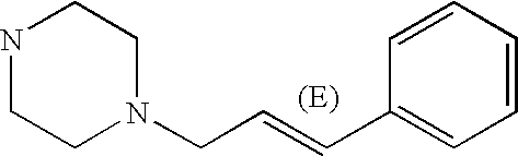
N1CCN(CC=CC2=CC=CC=C2)CC1
